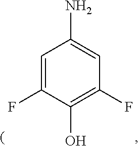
C1=C(F)C(O)=C(F)C=C1N
